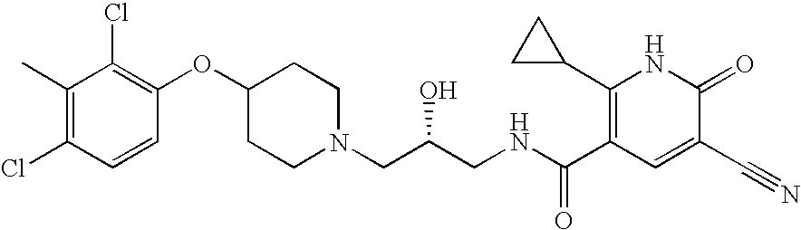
C1(C)=C(Cl)C=CC(OC2CCN(CC(CNC(C3=C(C4CC4)NC(=O)C(C#N)=C3)=O)O)CC2)=C1Cl
